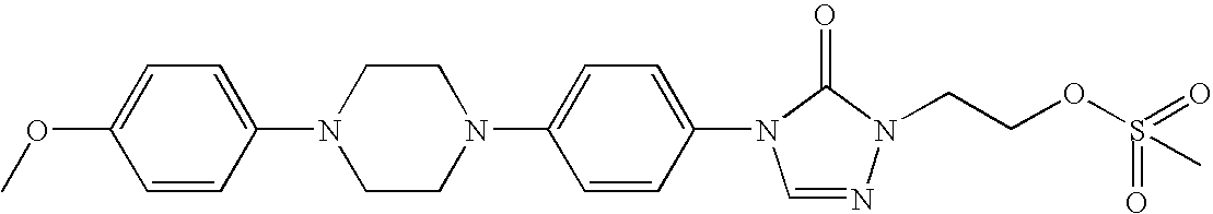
C1=CC(N2C=NN(CCOS(=O)(=O)C)C2=O)=CC=C1N1CCN(C2=CC=C(OC)C=C2)CC1
